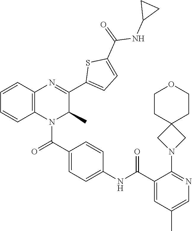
C12(CN(C3=NC=C(C)C=C3C(NC3=CC=C(C(=O)N4C(C)C(C5=CC=C(C(=O)NC6CC6)S5)=NC5=C4C=CC=C5)C=C3)=O)C1)CCOCC2
